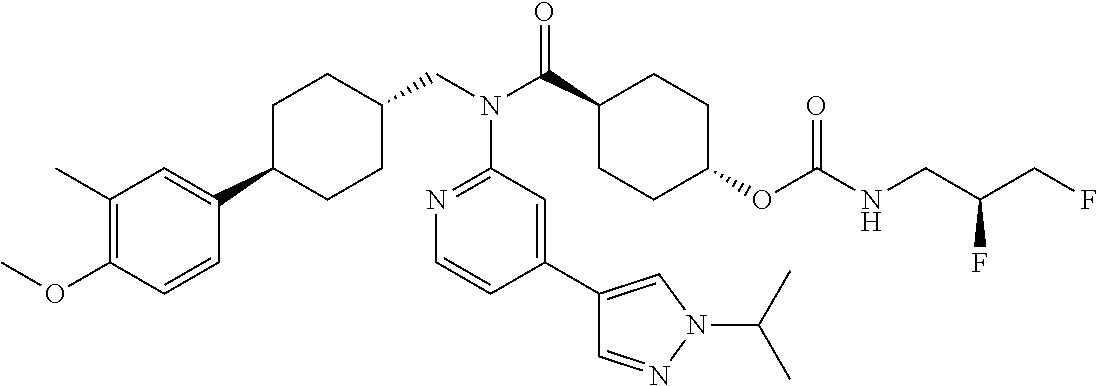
C1(C)=C(OC)C=CC(C2CCC(CN(C(C3CCC(OC(NCC(CF)F)=O)CC3)=O)C3=NC=CC(C4=CN(C(C)C)N=C4)=C3)CC2)=C1
